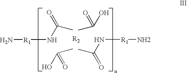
N[R1]NC(C)=O.CC(=O)O.N(C(C)=O)[R1]N.CC(=O)O
